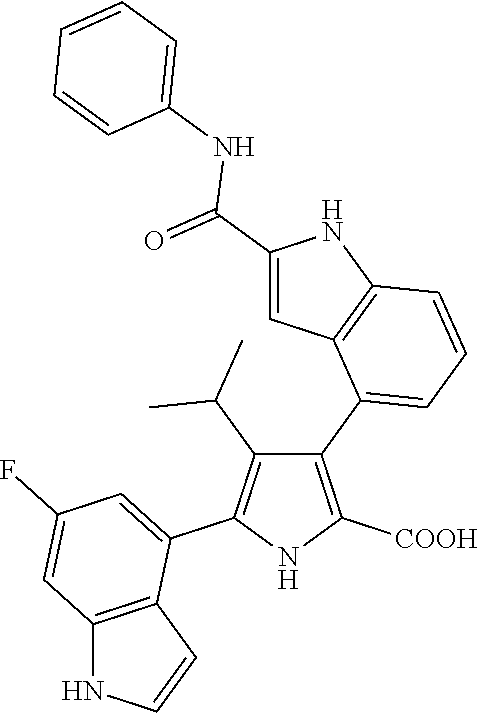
C1(C2=CC=CC3=C2C=C(C(NC2=CC=CC=C2)=O)N3)=C([COOH])NC(C2=CC(F)=CC3=C2C=CN3)=C1C(C)C
